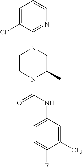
N1(C(NC2=CC=C(F)C([CF3])=C2)=O)C(C)CN(C2=NC=CC=C2Cl)CC1
